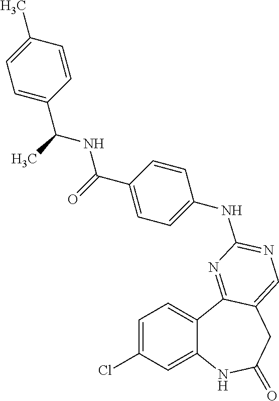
C1=C(Cl)C=C2C(=C1)C1=NC(NC3=CC=C(C(=O)NC(C)C4=CC=C(C)C=C4)C=C3)=NC=C1CC(=O)N2
